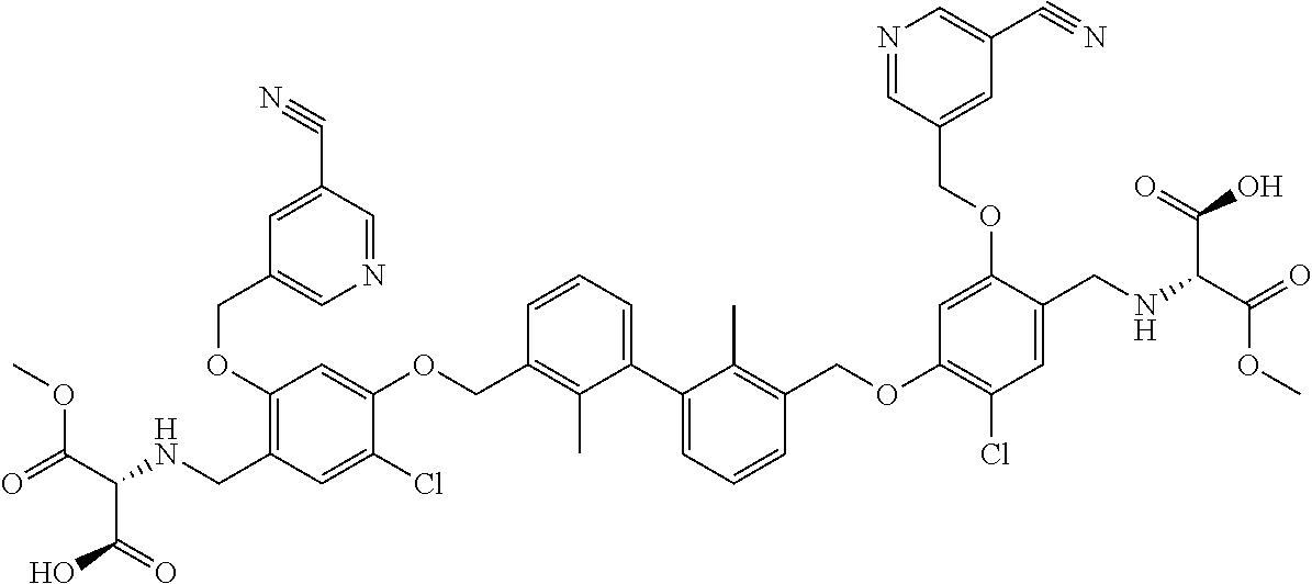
C1(OCC2=CN=CC(C#N)=C2)=C(CNC(C(=O)OC)C(O)=O)C=C(Cl)C(OCC2=C(C)C(C3=CC=CC(COC4=C(Cl)C=C(CNC(C(OC)=O)C(O)=O)C(OCC5=CC(C#N)=CN=C5)=C4)=C3C)=CC=C2)=C1
